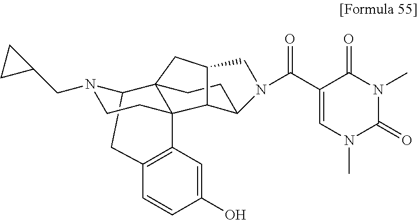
C1C2N(CC3CC3)CCC3(C4=C1C=CC(O)=C4)C21CC2C3C(CC1)N(C(C1=CN(C)C(=O)N(C)C1=O)=O)C2
